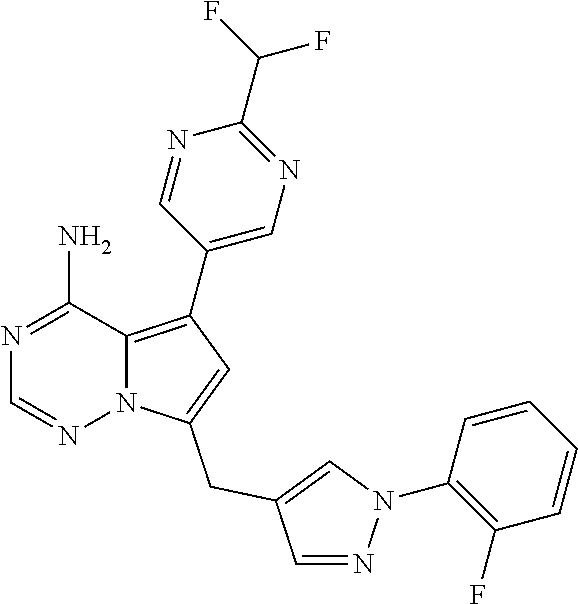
N1=C(N)C2=C(C3=CN=C(C(F)F)N=C3)C=C(CC3=CN(C4=C(F)C=CC=C4)N=C3)N2N=C1
